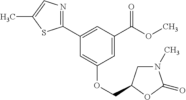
C1(C2=CC(C(=O)OC)=CC(OCC3CN(C)C(=O)O3)=C2)=NC=C(C)S1
